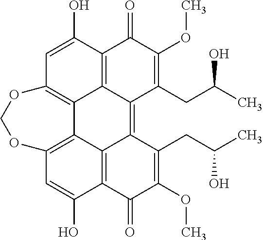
C1=C(O)C2=C3C4=C1OCOC1=C4C4=C(C(O)=C1)C(=O)C(OC)=C(CC(C)O)C4=C3C(CC(O)C)=C(OC)C2=O
